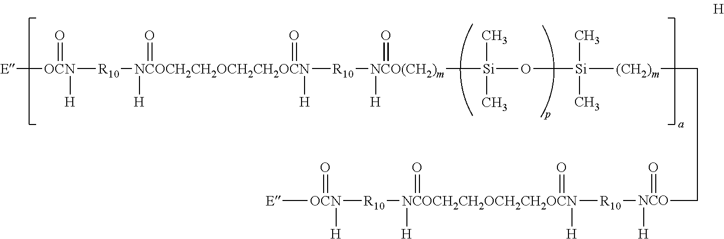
[E][OCN](=O)([H])[R10][NCOCH2CH2OCH2CH2OCN]([H])(=O)(=O)([H])[R10][NCO(CH2)m]([H])(=O)[Si](O[Si](C)(C)[(CH2)m]CC[NCO]([H])(=O)[R10][NCOCH2CH2OCH2CH2OCN]([H])(=O)(=O)([H])[R10][OCN]([E])(=O)[H])(C)C
